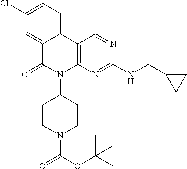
C1(Cl)=CC=C2C(=C1)C(=O)N(C1CCN(C(OC(C)(C)C)=O)CC1)C1=C2C=NC(NCC2CC2)=N1
